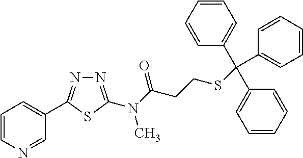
N1=C(N(C(=O)CCSC(C2=CC=CC=C2)(C2=CC=CC=C2)C2=CC=CC=C2)C)SC(C2=CC=CN=C2)=N1
